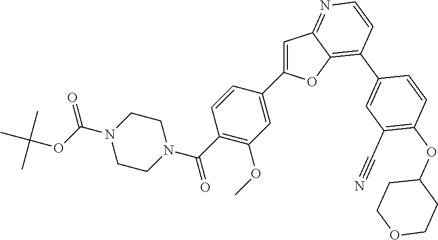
C1=C(C2=CC(OC)=C(C(=O)N3CCN(C(=O)OC(C)(C)C)CC3)C=C2)OC2=C(C3=CC(C#N)=C(OC4CCOCC4)C=C3)C=CN=C12
